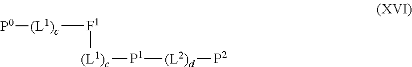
[F1]([(L1)c][P0])[(L1)c][P1][(L2)d][P2]
